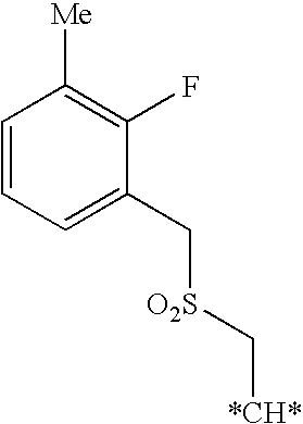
C1=CC=C(C[O2S]C[*CH*])C(F)=C1[Me]
